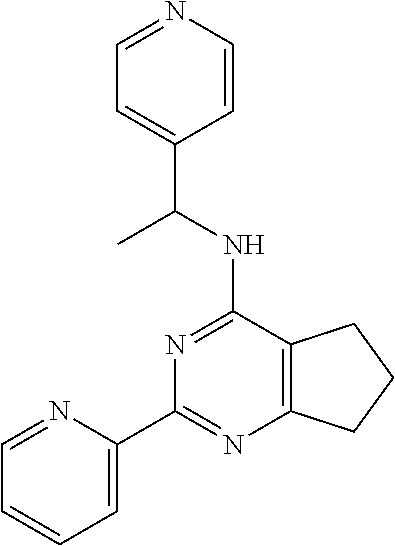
C1=C(C2=NC3=C(C(NC(C4=CC=NC=C4)C)=N2)CCC3)N=CC=C1
